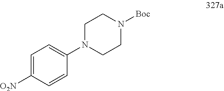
C1=C([O2N])C=CC(N2CCN([Boc])CC2)=C1
